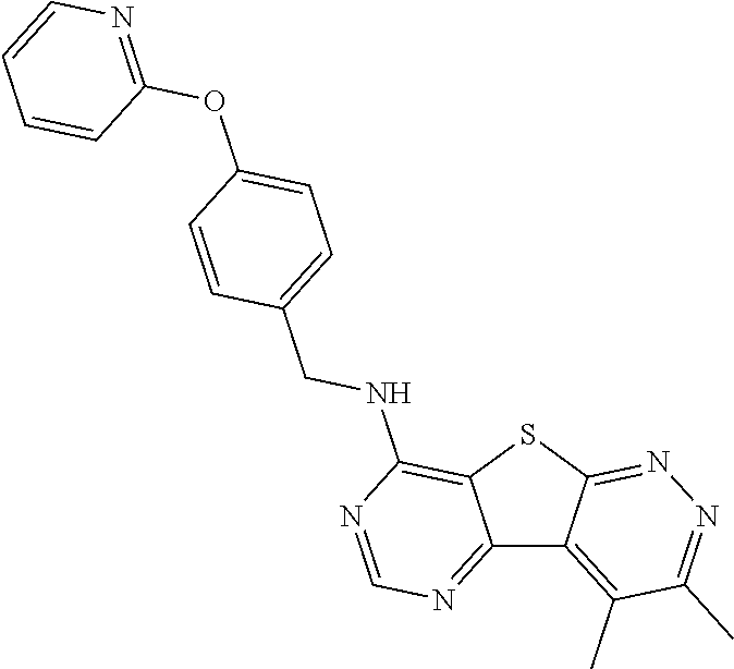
C12=NC=NC(NCC3=CC=C(OC4=NC=CC=C4)C=C3)=C1SC1=NN=C(C)C(C)=C21
